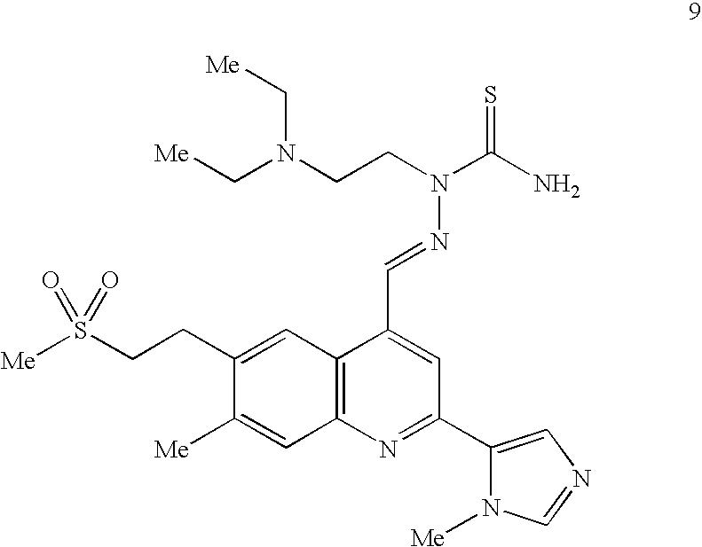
C1(CCS([Me])(=O)=O)=CC2=C(C=C1[Me])N=C(C1=CN=CN1[Me])C=C2C=NN(C(=S)N)CCN(C[Me])C[Me]
